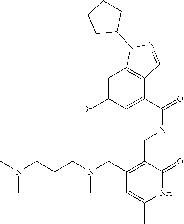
C1=C(Br)C=C(C(=O)NCC2=C(CN(CCCN(C)C)C)C=C(C)NC2=O)C2=C1N(C1CCCC1)N=C2
